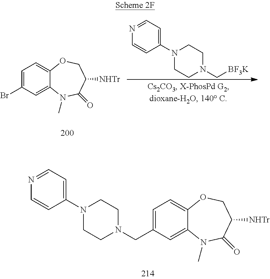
C1=C2C(=CC(CN3CCN(C4=CC=NC=C4)CC3)=C1)N(C)C(=O)C([NHTr])CO2.C1=C2C(=CC(Br)=C1)N(C)C(=O)C([NHTr])CO2.C1CN(C[BF3K])CCN1C1=CC=NC=C1
